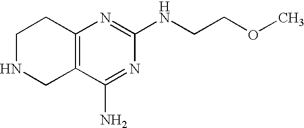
N1CC2=C(CC1)N=C(NCCOC)N=C2N
